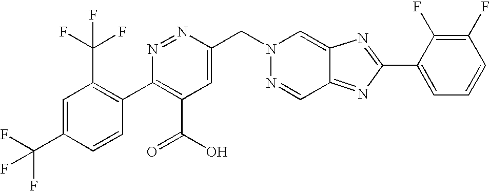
N1=NC(CN2N=CC3=NC(C4=CC=CC(F)=C4F)=NC3=C2)=CC(C(O)=O)=C1C1=C(C(F)(F)F)C=C(C(F)(F)F)C=C1
